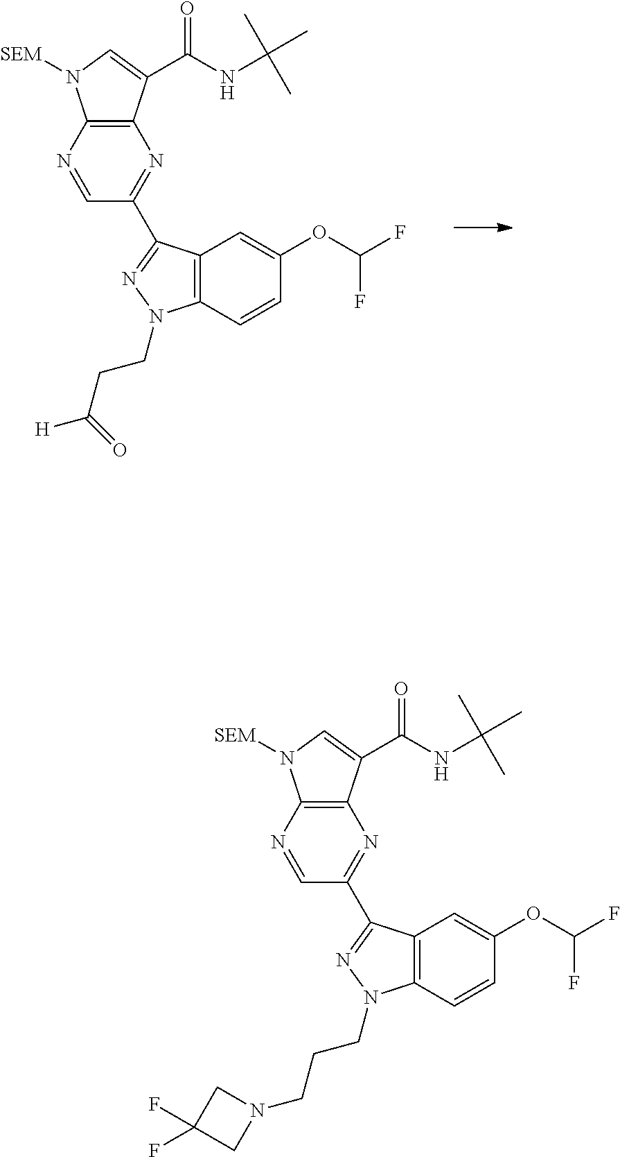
C12=C(N=CC(C3=NN(CCC([H])=O)C4=C3C=C(OC(F)F)C=C4)=N1)N([SEM])C=C2C(NC(C)(C)C)=O.C12=C(N=CC(C3=NN(CCCN4CC(F)(F)C4)C4=C3C=C(OC(F)F)C=C4)=N1)N([SEM])C=C2C(NC(C)(C)C)=O
